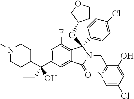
C1(C(C2=CC(F)=C3C(=C2)C(=O)N(CC2=NC=C(Cl)C=C2O)C3(OC2CCOC2)C2=CC=C(Cl)C=C2)(CC)O)CCN(C)CC1
